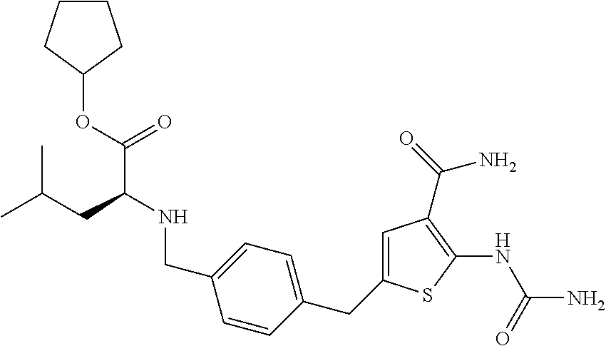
C1=C(CC2=CC=C(CNC(C(OC3CCCC3)=O)CC(C)C)C=C2)SC(NC(=O)N)=C1C(N)=O
